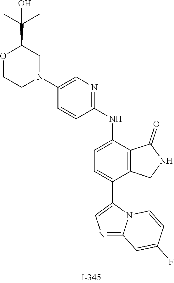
C1=C(NC2=NC=C(N3CC(C(C)(C)O)OCC3)C=C2)C2=C(C(C3=CN=C4N3C=CC(F)=C4)=C1)CNC2=O
